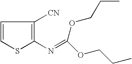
C1=CSC(N=C(OCCC)OCCC)=C1[CN]
